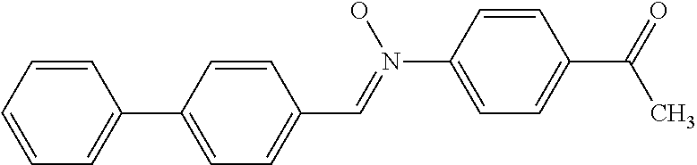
C1=C(N(=CC2=CC=C(C3=CC=CC=C3)C=C2)O)C=CC(C(C)=O)=C1
